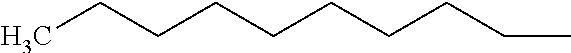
C(CCCCCC)CCC
